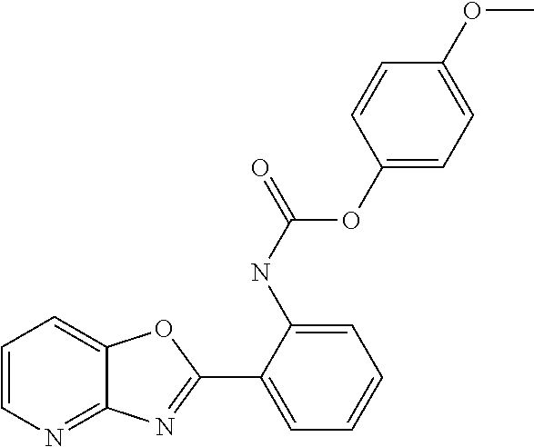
C1=CN=C2C(=C1)OC(C1=CC=CC=C1NC(=O)OC1=CC=C(OC)C=C1)=N2
